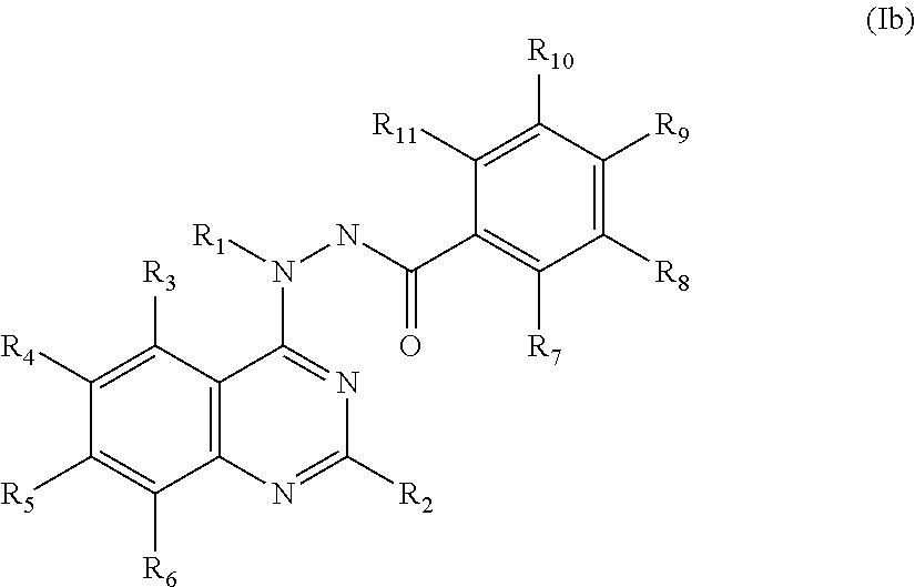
C1([R4])=C([R3])C2=C(C([R6])=C1[R5])N=C([R2])N=C2N([R1])NC(C1=C([R7])C([R8])=C([R9])C([R10])=C1[R11])=O
